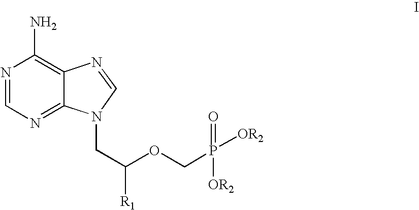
N1=CN=C2C(=C1N)N=CN2CC(OCP([OR2])(=O)[OR2])[R1]
